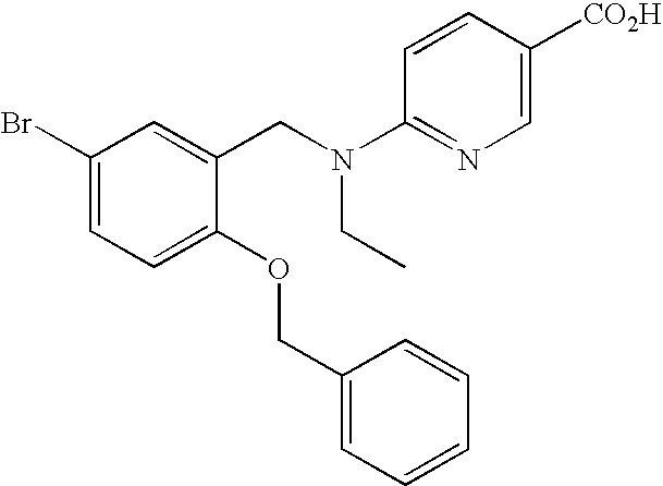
C1(Br)=CC=C(OCC2=CC=CC=C2)C(CN(CC)C2=NC=C([CO2H])C=C2)=C1
